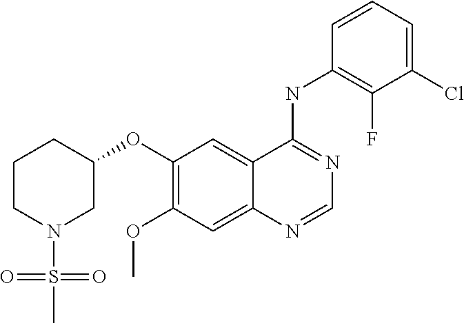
C12=CC(OC3CCCN(S(=O)(=O)C)C3)=C(OC)C=C1N=CN=C2NC1=C(F)C(Cl)=CC=C1
